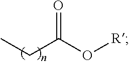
O=C(O[R])CC
